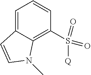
C1=C2C(=C(S(=O)(=O)[Q])C=C1)N(C)C=C2
